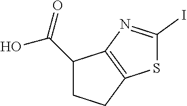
C1(C(O)=O)CCC2=C1N=C(I)S2
